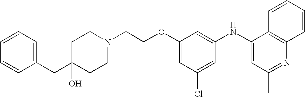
C1(NC2=CC(C)=NC3=C2C=CC=C3)=CC(OCCN2CCC(CC3=CC=CC=C3)(O)CC2)=CC(Cl)=C1
